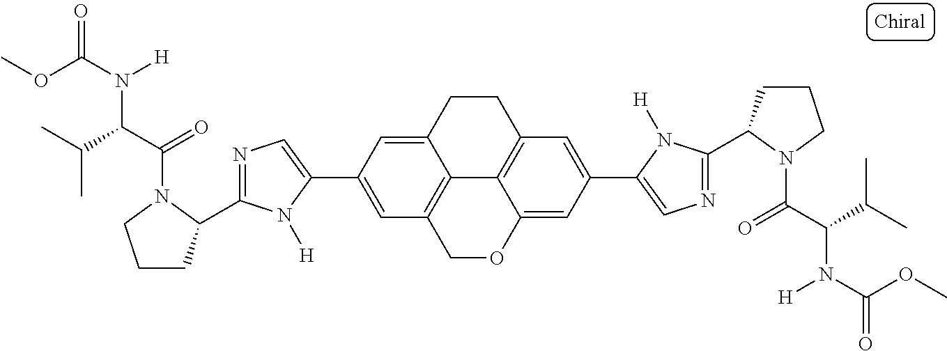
C12=C3COC4=CC(C5=CN=C(C6CCCN6C(C(C(C)C)N(C(OC)=O)[H])=O)N5[H])=CC(=C14)CCC2=CC(C1=CN=C(C2CCCN2C(C(C(C)C)N([H])C(OC)=O)=O)N1[H])=C3
